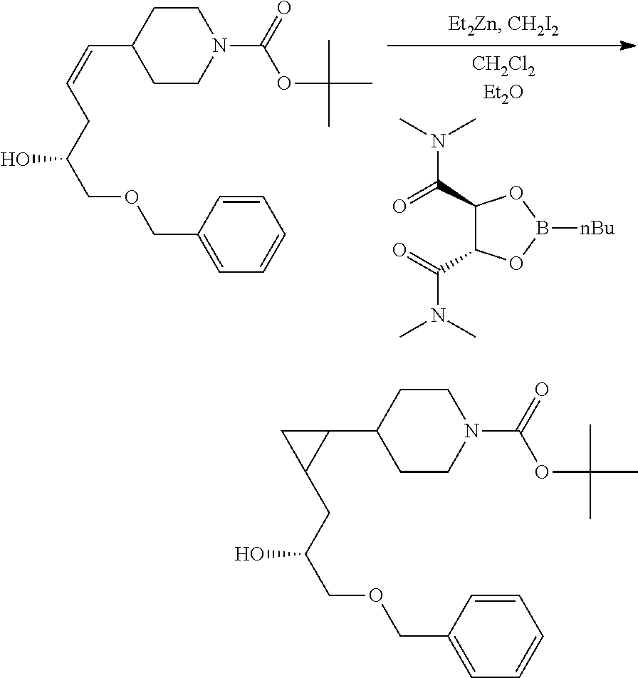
C1CC(C=CCC(O)COCC2=CC=CC=C2)CCN1C(OC(C)(C)C)=O.C1(C(N(C)C)=O)C(C(N(C)C)=O)OB([nBu])O1.C1CC(C2CC2CC(O)COCC2=CC=CC=C2)CCN1C(OC(C)(C)C)=O
